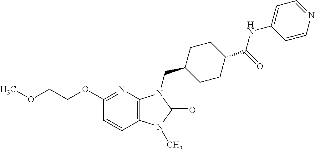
C1(OCCOC)=NC2=C(C=C1)N(C)C(=O)N2CC1CCC(C(=O)NC2=CC=NC=C2)CC1
